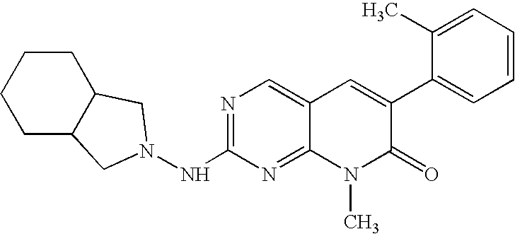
N1=C(NN2CC3CCCCC3C2)N=C2C(=C1)C=C(C1=CC=CC=C1C)C(=O)N2C
